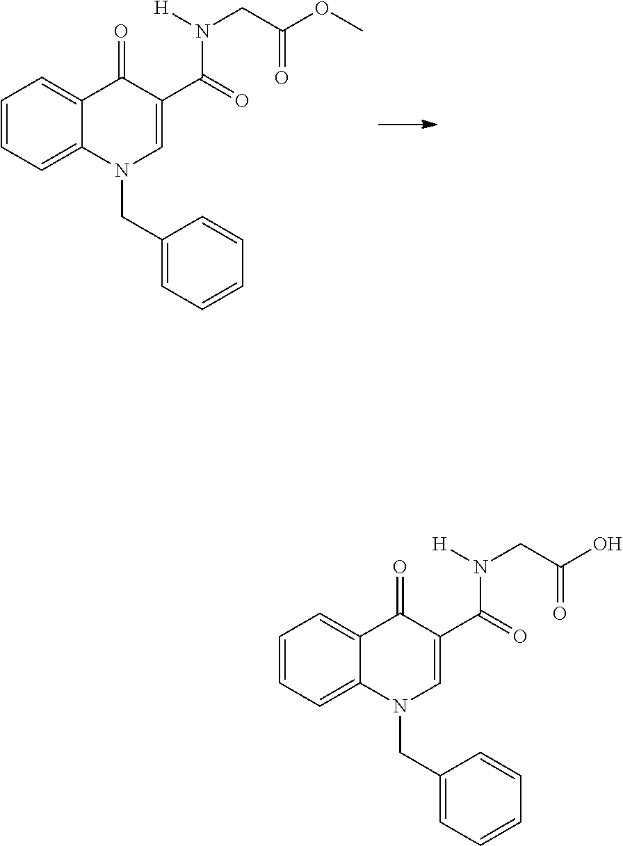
C1=CC=C2C(=C1)C(=O)C(C(=O)N([H])CC(OC)=O)=CN2CC1=CC=CC=C1.C1=CC=C2C(=C1)C(=O)C(C(=O)N([H])CC(O)=O)=CN2CC1=CC=CC=C1
